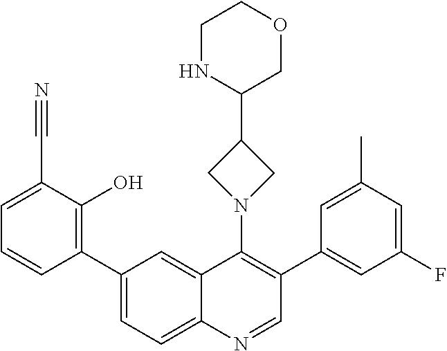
C1(C2=CC=C3C(=C2)C(N2CC(C4COCCN4)C2)=C(C2=CC(F)=CC(C)=C2)C=N3)=C(O)C(C#N)=CC=C1
